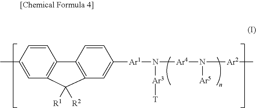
CC1=CC2=C(C=C1)C1=C(C=C([Ar1]N([Ar4]N([Ar2]C)[Ar5])[Ar3][T])C=C1)C2([R1])[R2]
